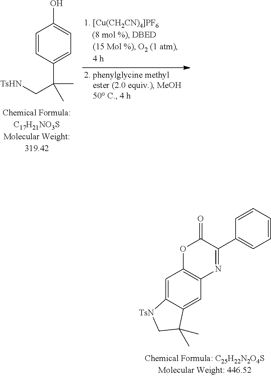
C1(C(C)(C[TsHN])C)=CC=C(O)C=C1.C1=C2C(=CC3=C1OC(=O)C(C1=CC=CC=C1)=N3)C(C)(C)C[TsN]2
